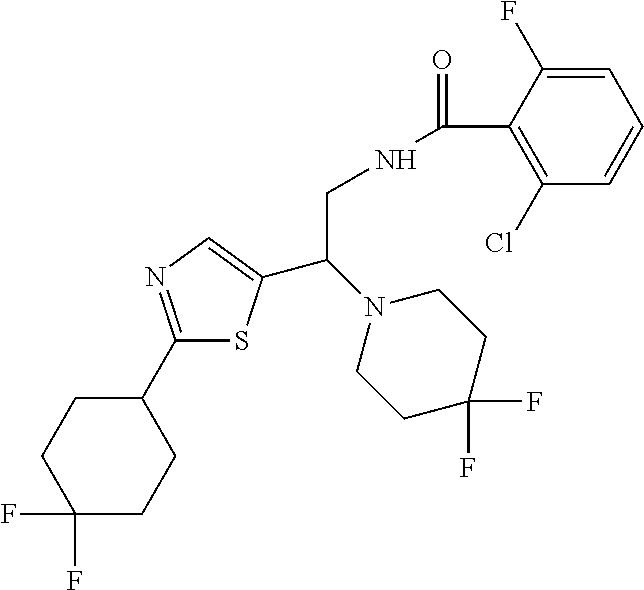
C1(C2CCC(F)(F)CC2)=NC=C(C(N2CCC(F)(F)CC2)CNC(=O)C2=C(Cl)C=CC=C2F)S1
